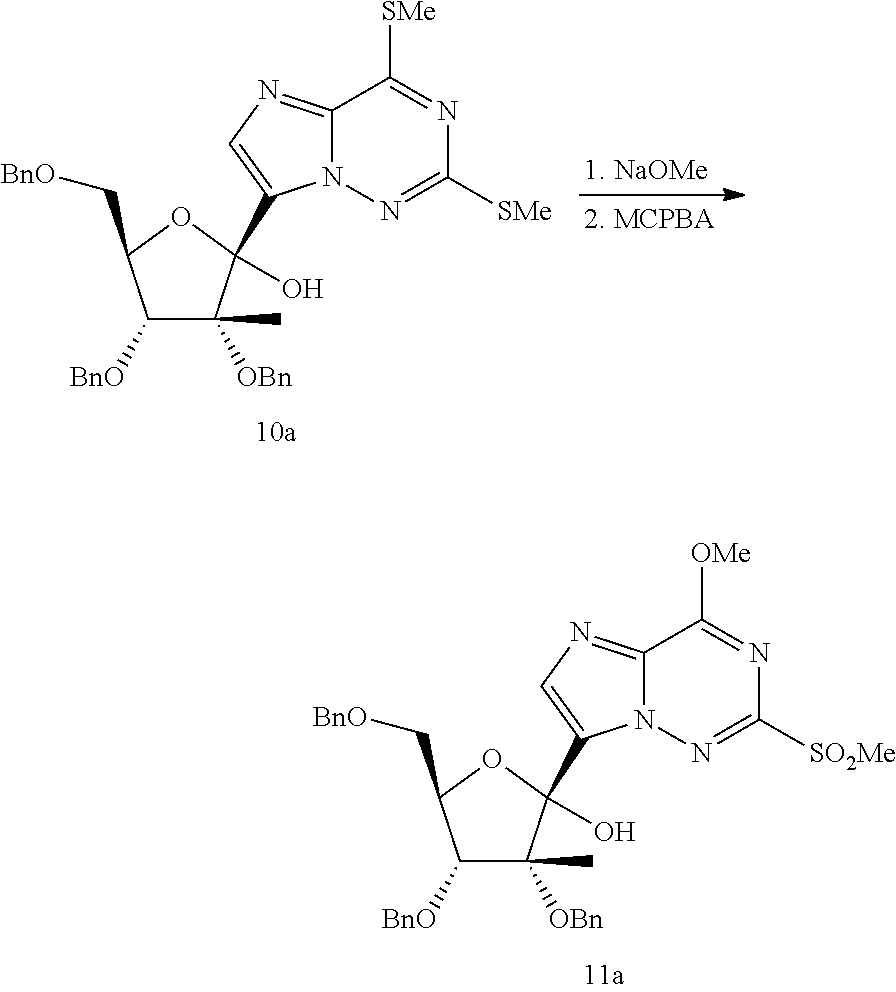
C1([BnO])C(C)([OBn])C(O)(C2=CN=C3N2N=C([SMe])N=C3[SMe])OC1C[BnO].C1([BnO])C(C)([OBn])C(O)(C2=CN=C3N2N=C([SO2Me])N=C3[OMe])OC1C[BnO]
